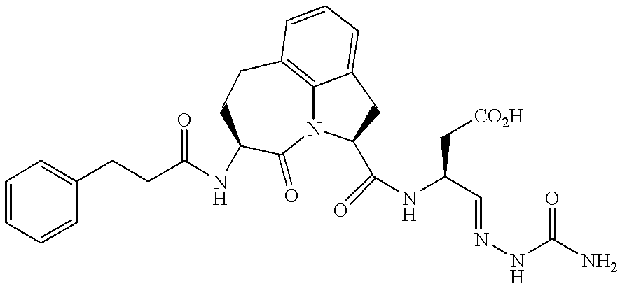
C1=CC=CC(CCC(=O)NC2CCC3=C4N(C2=O)C(C(=O)NC(C=NNC(N)=O)C[CO2H])CC4=CC=C3)=C1
